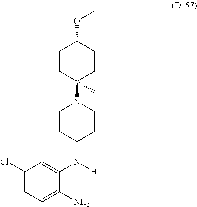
C1CC(N2CCC(N(C3=CC(Cl)=CC=C3N)[H])CC2)(C)CCC1OC
